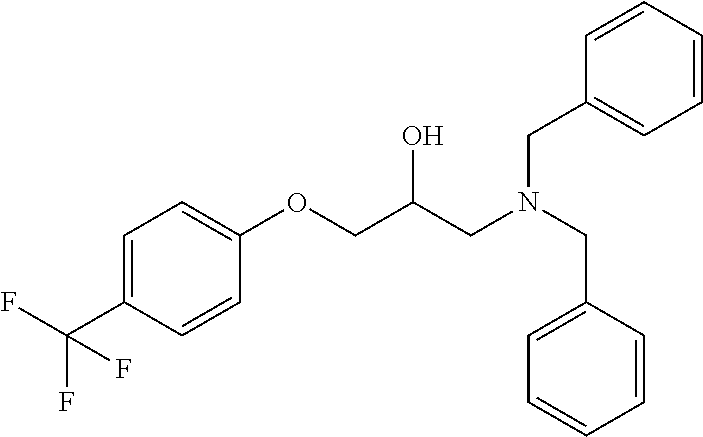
C(C(COC1=CC=C(C(F)(F)F)C=C1)O)N(CC1=CC=CC=C1)CC1=CC=CC=C1
